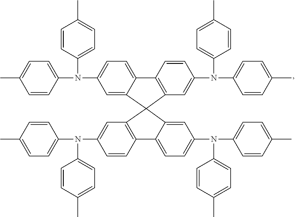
C1=CC(N(C2=CC=C(C)C=C2)C2=CC=C3C(=C2)C2(C4=C3C=CC(N(C3=CC=C(C)C=C3)C3=CC=C(C)C=C3)=C4)C3=C(C=CC(N(C4=CC=C(C)C=C4)C4=CC=C(C)C=C4)=C3)C3=CC=C(N(C4=CC=C(C)C=C4)C4=CC=C(C)C=C4)C=C32)=CC=C1C
